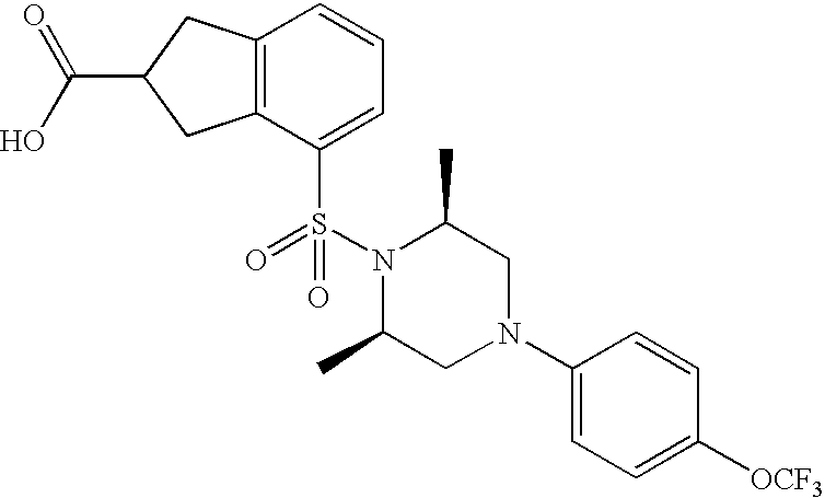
C12=C(C(S(=O)(N3C(C)CN(C4=CC=C([OCF3])C=C4)CC3C)=O)=CC=C1)CC(C(O)=O)C2
